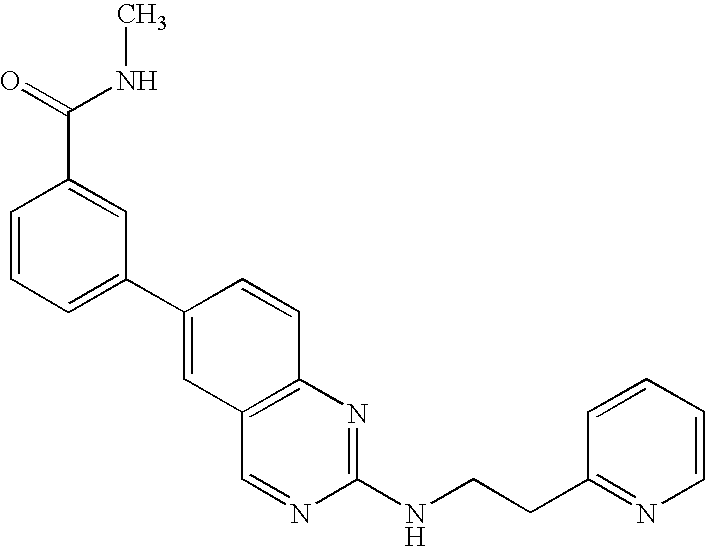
C1(C2=CC3=C(C=C2)N=C(NCCC2=NC=CC=C2)N=C3)=CC=CC(C(NC)=O)=C1
